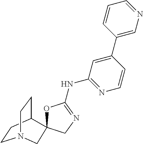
C1CC2CCN1CC21OC(NC2=NC=CC(C3=CN=CC=C3)=C2)=NC1
